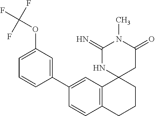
C1=C(C2=CC(OC(F)(F)F)=CC=C2)C=CC2=C1C1(CCC2)CC(=O)N(C)C(=N)N1
